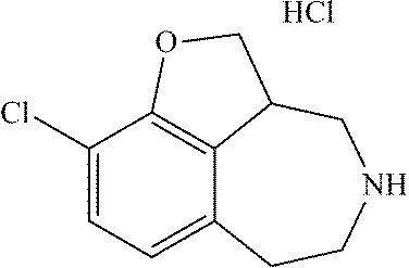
Cl.C1(Cl)=CC=C2C3=C1OCC3CNCC2
